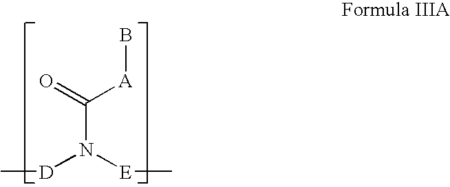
C[D]N([E]C)C(=O)[A]B
